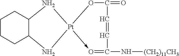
O1C(=O)C=CC(N[(CH2)11CH3])=O-[Pt]12NC1C(N2)CCCC1
